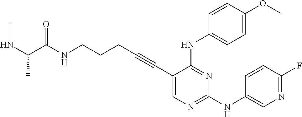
C1(C#CCCCNC(=O)C(NC)C)=CN=C(NC2=CN=C(F)C=C2)N=C1NC1=CC=C(OC)C=C1
